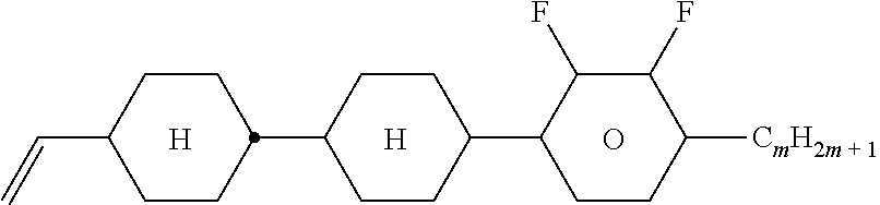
[H].O.[H].C1CC(C2CCC([CmH2m + 1])C(F)C2F)CCC1C1CCC(C=C)CC1
